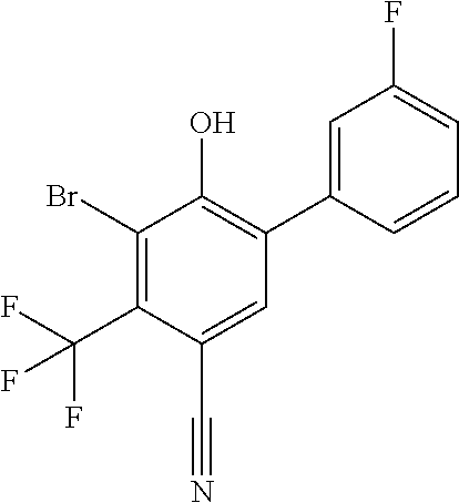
C1=C(C#N)C(C(F)(F)F)=C(Br)C(O)=C1C1=CC(F)=CC=C1
